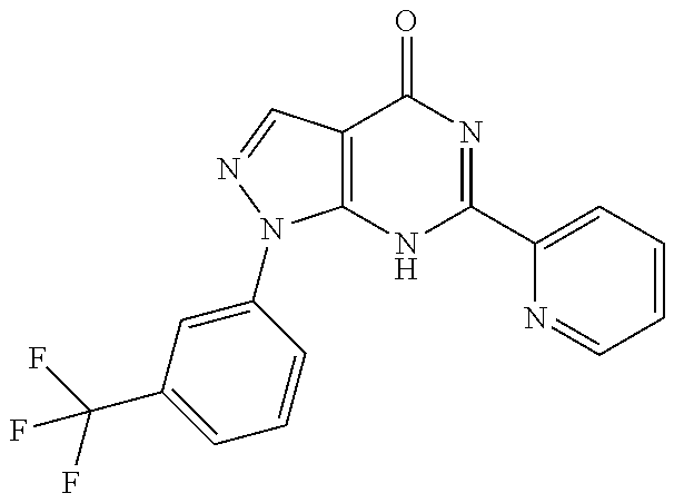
C12=C(C=NN1C1=CC(C(F)(F)F)=CC=C1)C(=O)N=C(C1=CC=CC=N1)N2
